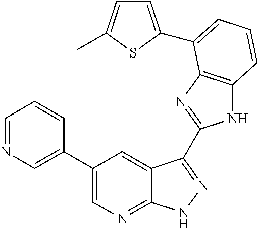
C1(C2=CN=CC=C2)=CN=C2C(=C1)C(C1=NC3=C(N1)C=CC=C3C1=CC=C(C)S1)=NN2
